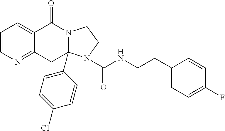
C1=CN=C2C(=C1)C(=O)N1C(C3=CC=C(Cl)C=C3)(C2)N(C(=O)NCCC2=CC=C(F)C=C2)CC1
